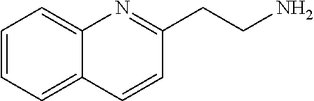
C1=CC=C2C(=C1)N=C(CCN)C=C2
